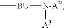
C[BU][N-A3][A3]
